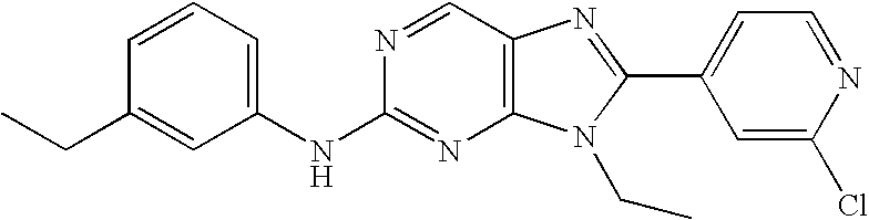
C1=CC=C(NC2=NC3=C(C=N2)N=C(C2=CC=NC(Cl)=C2)N3CC)C=C1CC
